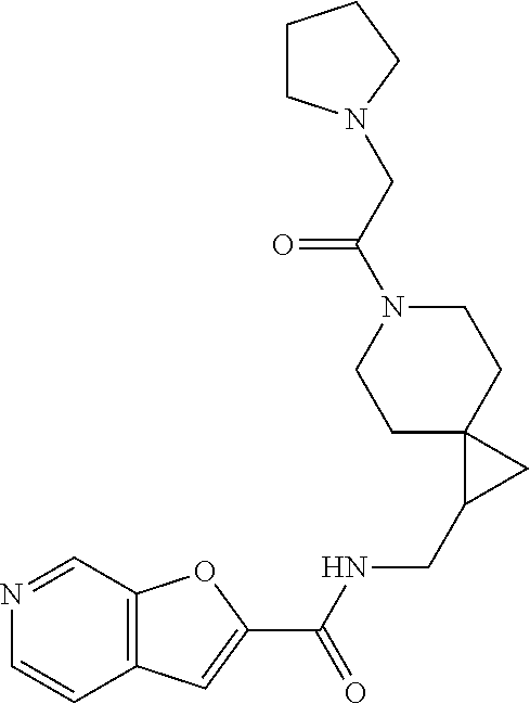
C12=C(C=NC=C1)OC(C(NCC1CC13CCN(C(CN1CCCC1)=O)CC3)=O)=C2
